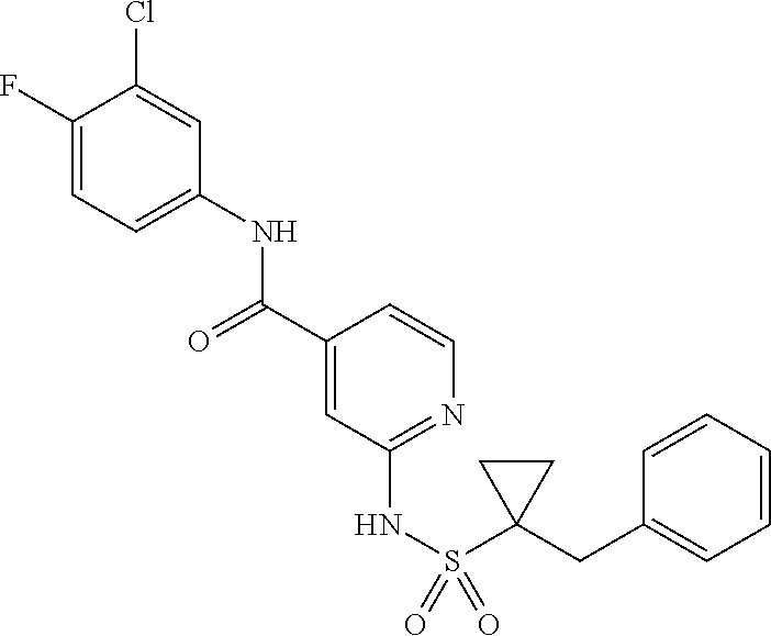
C1(F)=CC=C(NC(C2=CC(NS(=O)(=O)C3(CC4=CC=CC=C4)CC3)=NC=C2)=O)C=C1Cl
